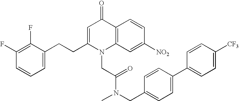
C1(F)=C(F)C(CCC2=CC(=O)C3=C(N2CC(N(CC2=CC=C(C4=CC=C([CF3])C=C4)C=C2)C)=O)C=C([NO2])C=C3)=CC=C1
